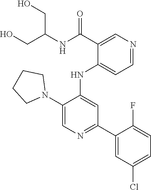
C1(NC2=CC(C3=CC(Cl)=CC=C3F)=NC=C2N2CCCC2)=CC=NC=C1C(NC(CO)CO)=O
